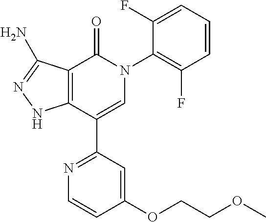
C12=C(C(C3=NC=CC(OCCOC)=C3)=CN(C3=C(F)C=CC=C3F)C1=O)NN=C2N
